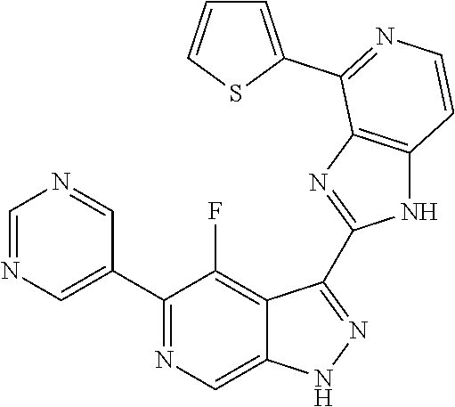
C1=NC=C(C2=NC=C3C(=C2F)C(C2=NC4=C(N2)C=CN=C4C2=CC=CS2)=NN3)C=N1
